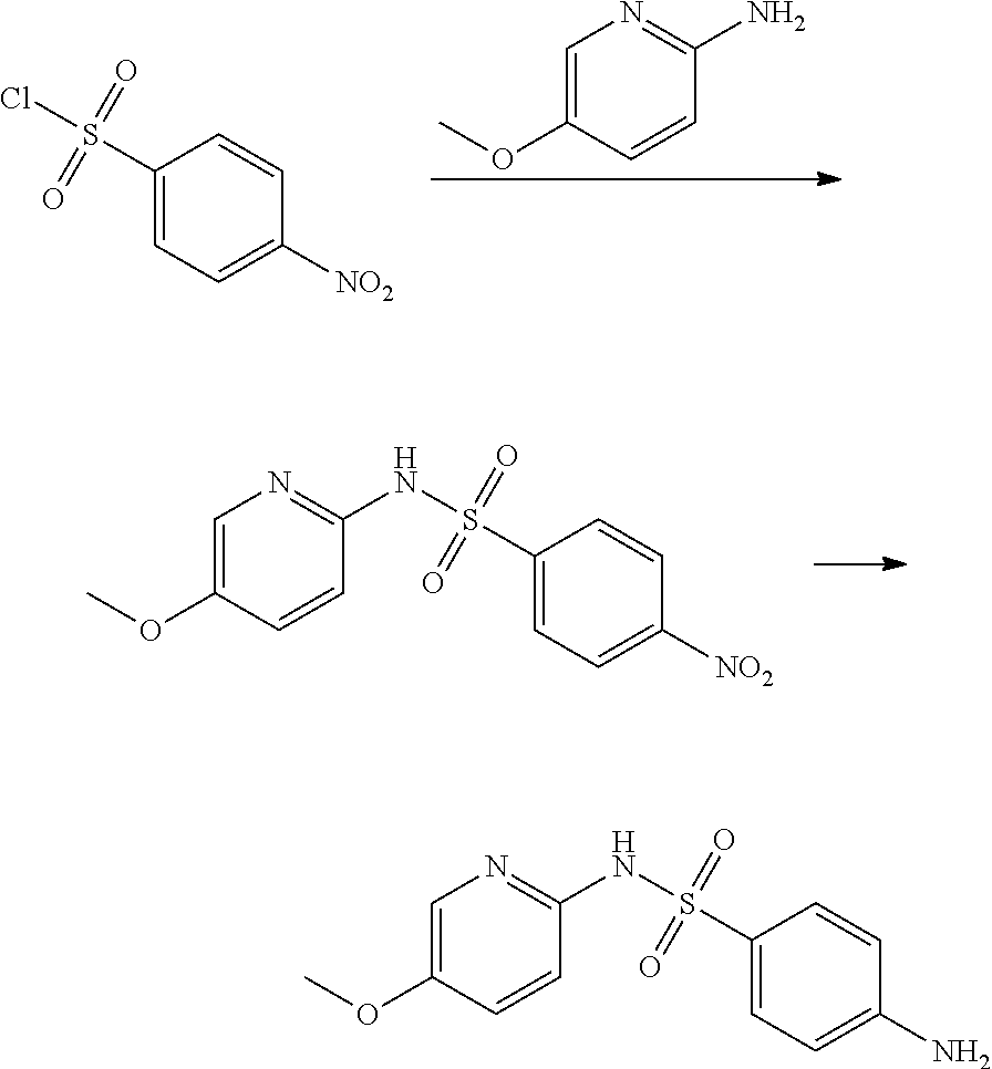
C1(S(=O)(=O)Cl)=CC=C([NO2])C=C1.C1=C(OC)C=CC(N)=N1.C1(S(=O)(=O)NC2=NC=C(OC)C=C2)=CC=C([NO2])C=C1.C1(S(=O)(=O)NC2=NC=C(OC)C=C2)=CC=C(N)C=C1
